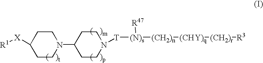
C1([X][R1])CCN(C2CCN([T][(N)s]([(CH2)n][(CHY)q][(CH2)r][R3])[R47])CC2)CC1
